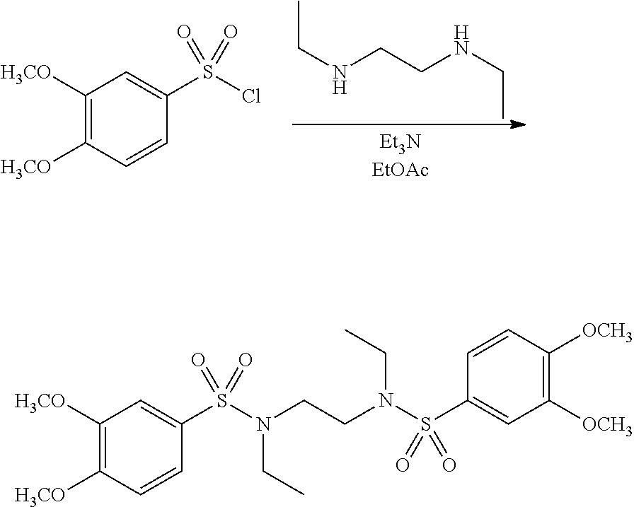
CCNCCNCC.C1([H3CO])=C([H3CO])C=CC(S(Cl)(=O)=O)=C1.C1([H3CO])=C([H3CO])C=CC(S(=O)(=O)N(CCN(S(C2=CC([OCH3])=C([OCH3])C=C2)(=O)=O)CC)CC)=C1
